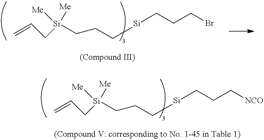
C=CC[Si](CCC[Si]CCCBr)([Me])[Me].C=CC[Si](CCC[Si]CCC[NCO])([Me])[Me]
